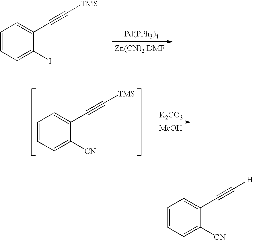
C1(I)=CC=CC=C1C#C[TMS].[Pd(PPh3)4].C1([CN])=CC=CC=C1C#C[TMS].[K2CO3].[MeOH].C1([CN])=CC=CC=C1C#C[H]
